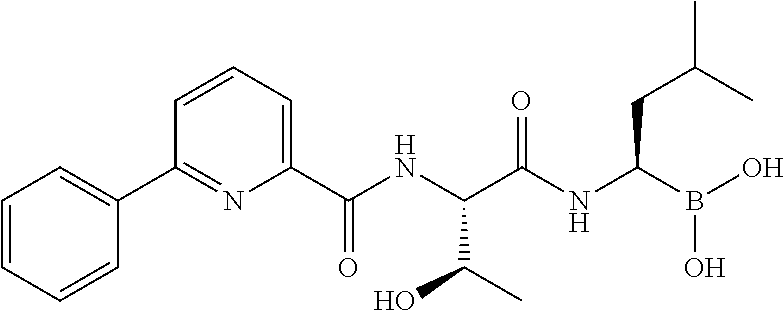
C1=CC(C2=CC=CC=C2)=NC(C(NC(C(NC(B(O)O)CC(C)C)=O)C(C)O)=O)=C1
